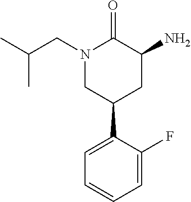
C1=C(C2CN(CC(C)C)C(=O)C(N)C2)C(F)=CC=C1
